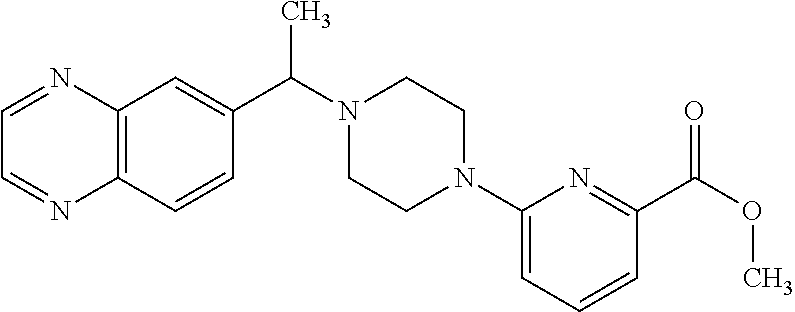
C12=C(C=CC(C(N3CCN(C4=CC=CC(C(OC)=O)=N4)CC3)C)=C1)N=CC=N2
